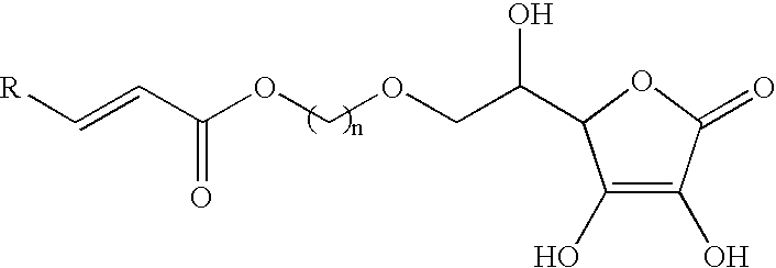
[R]C=CC(OCOCC(O)C1C(O)=C(O)C(=O)O1)=O
